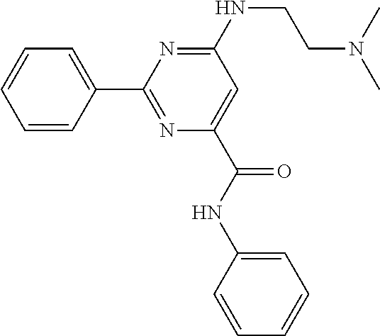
C1=CC(C2=NC(C(NC3=CC=CC=C3)=O)=CC(NCCN(C)C)=N2)=CC=C1
